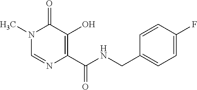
C1=NC(C(NCC2=CC=C(F)C=C2)=O)=C(O)C(=O)N1C
